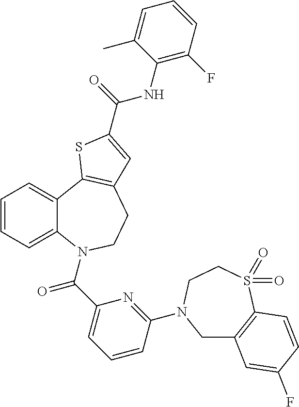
C1=CC=C2C(=C1)C1=C(CCN2C(C2=CC=CC(N3CC4=C(S(=O)(=O)CC3)C=CC(F)=C4)=N2)=O)C=C(C(=O)NC2=C(F)C=CC=C2C)S1
